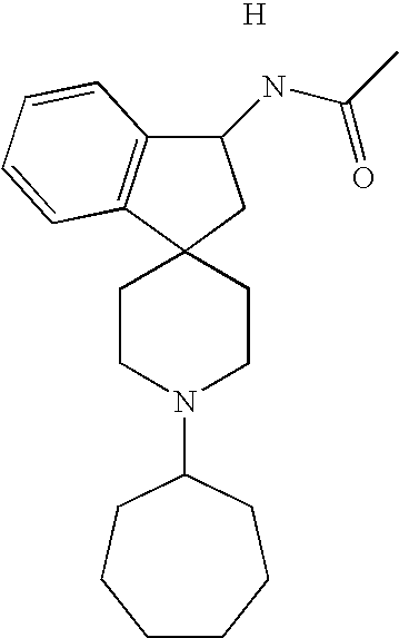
[H].C12(CCN(C3CCCCCC3)CC1)CC(NC(C)=O)C1=C2C=CC=C1
